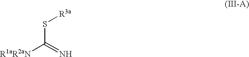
[R1aR2aN]C(=N)S[R3a]
